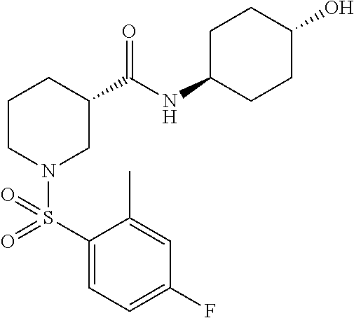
C1(S(=O)(N2CC(C(NC3CCC(O)CC3)=O)CCC2)=O)=CC=C(F)C=C1C
